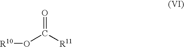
[R10]OC([R11])=O
